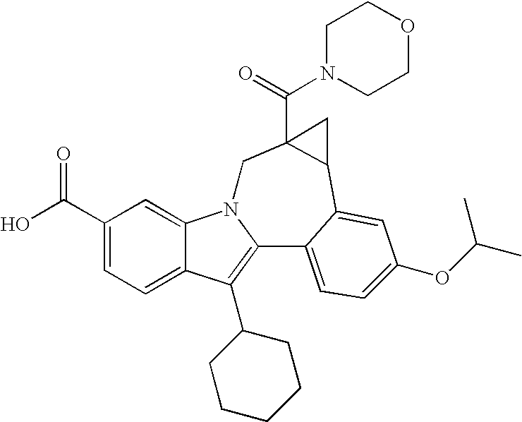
C1(C(O)=O)=CC=C2C(=C1)N1C(=C2C2CCCCC2)C2=CC=C(OC(C)C)C=C2C2C(C(N3CCOCC3)=O)(C1)C2
